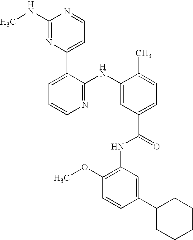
C1(NC)=NC(C2=CC=CN=C2NC2=CC(C(NC3=C(OC)C=CC(C4CCCCC4)=C3)=O)=CC=C2C)=CC=N1
